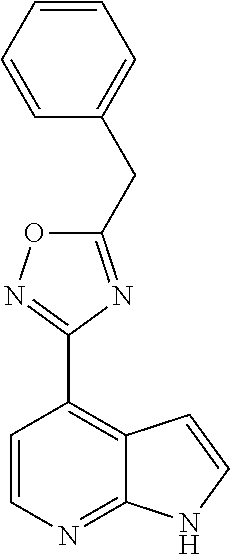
C1=CN=C2C(=C1C1=NOC(CC3=CC=CC=C3)=N1)C=CN2
